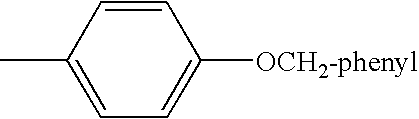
C1=C(C)C=CC([OCH2-phenyl])=C1
